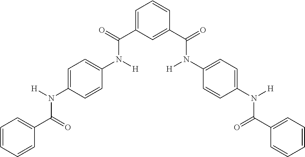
C1=C(C(=O)N([H])C2=CC=C(N([H])C(=O)C3=CC=CC=C3)C=C2)C=C(C(=O)N(C2=CC=C(N([H])C(C3=CC=CC=C3)=O)C=C2)[H])C=C1
